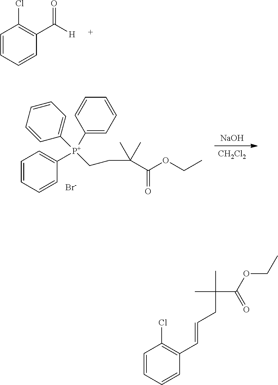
C1=CC=CC(C([H])=O)=C1Cl.CCOC(C(CC[P+](C1=CC=CC=C1)(C1=CC=CC=C1)C1=CC=CC=C1)(C)C)=O.[Br-].[NaOH].[CH2Cl2].C1=CC=CC(C=CCC(C)(C(OCC)=O)C)=C1Cl
